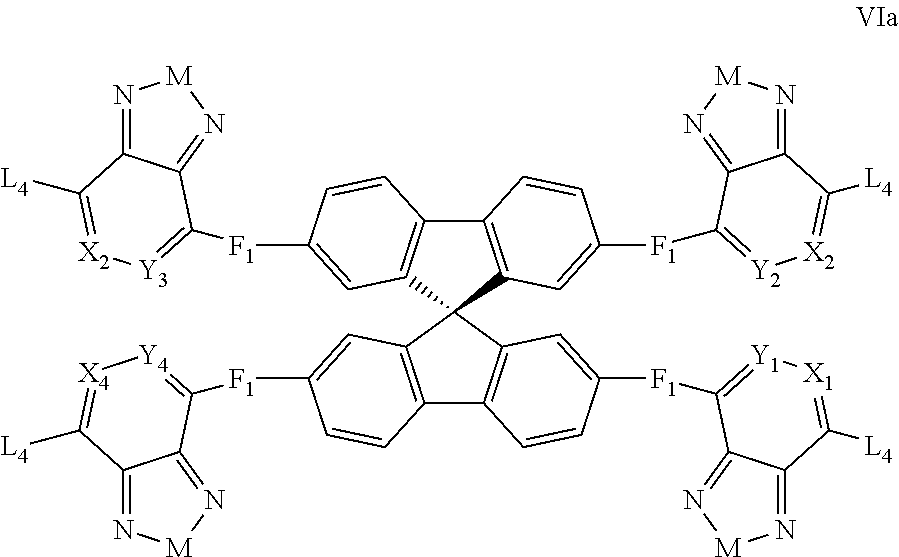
C12=C(C=C([F1]C3=[Y2][X2]=C([L4])C4=N[M]N=C43)C=C1)C1(C3=C2C=CC([F1]C2=[Y3][X2]=C([L4])C4=N[M]N=C42)=C3)C2=C(C3=C1C=C([F1]C1=[Y1][X1]=C([L4])C4=N[M]N=C41)C=C3)C=CC([F1]C1=[Y4][X4]=C([L4])C3=N[M]N=C31)=C2
